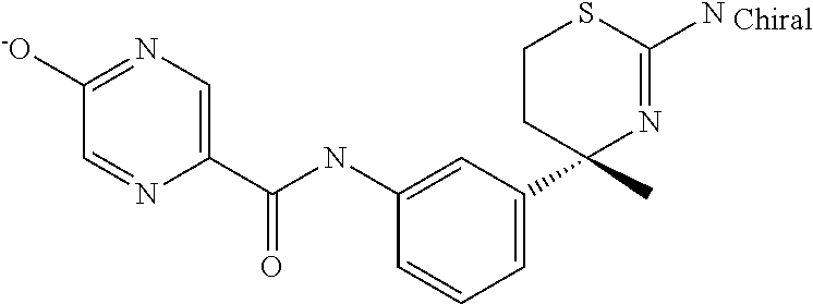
C1(NC(C2=CN=C([O-])C=N2)=O)=CC(C2(C)N=C(N)SCC2)=CC=C1
